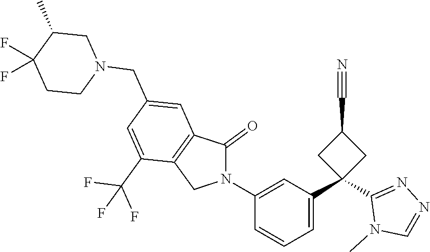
C1C(C)C(F)(F)CCN1CC1=CC2=C(C(C(F)(F)F)=C1)CN(C1=CC(C3(C4=NN=CN4C)CC(C#N)C3)=CC=C1)C2=O
